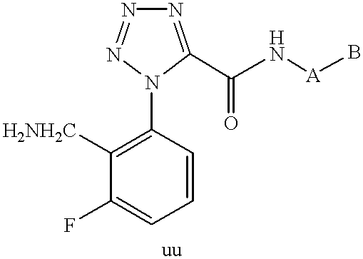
C1=CC=C(F)C([H2NH2C])=C1N1N=NN=C1C(=O)N[A]B
